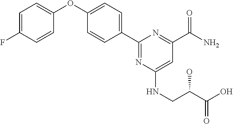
C1=C(F)C=CC(OC2=CC=C(C3=NC(NCC(C(=O)O)O)=CC(C(N)=O)=N3)C=C2)=C1
